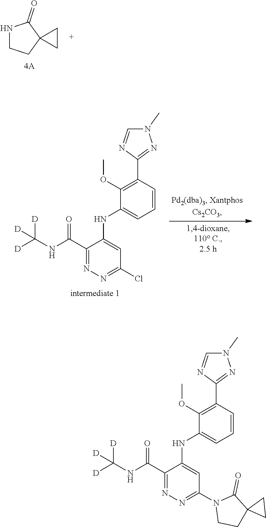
C1(C(NC([D])([D])[D])=O)=NN=C(N2CCC3(C2=O)CC3)C=C1NC1=CC=CC(C2=NN(C)C=N2)=C1OC.N1CCC2(C1=O)CC2.C1(C(NC([D])([D])[D])=O)=NN=C(Cl)C=C1NC1=CC=CC(C2=NN(C)C=N2)=C1OC
